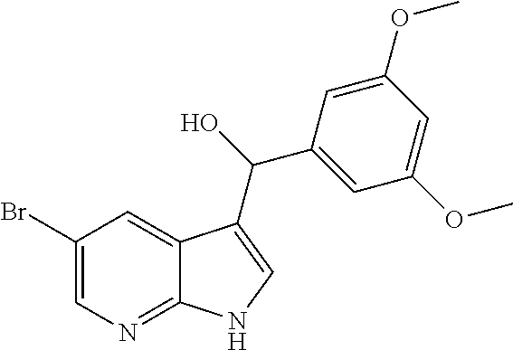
C1(Br)=CN=C2C(=C1)C(C(O)C1=CC(OC)=CC(OC)=C1)=CN2
